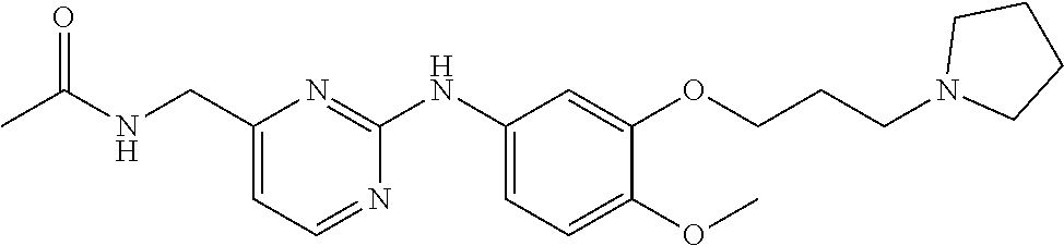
C1(CNC(C)=O)=CC=NC(NC2=CC=C(OC)C(OCCCN3CCCC3)=C2)=N1
